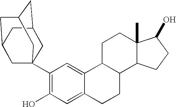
C1(C23CC4CC(CC(C2)C4)C3)=C(O)C=C2C(=C1)C1C(CC2)C2C(C)(CC1)C(O)CC2
